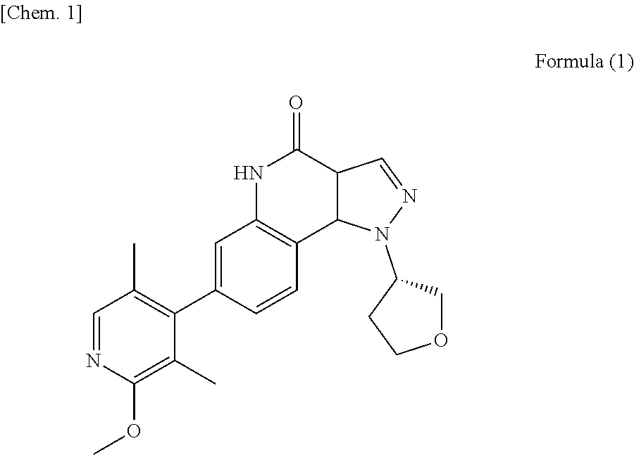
C1=C(C2=C(C)C=NC(OC)=C2C)C=CC2=C1NC(=O)C1C2N(C2CCOC2)N=C1
